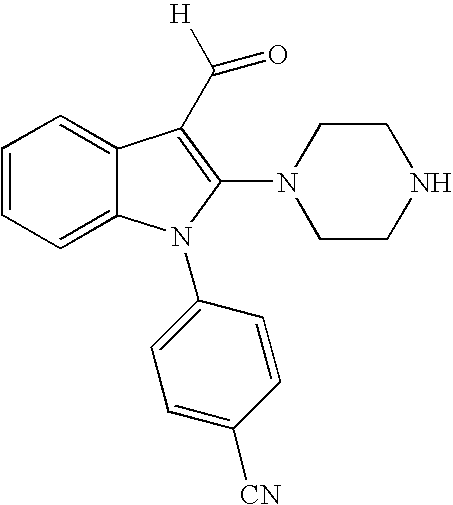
C1=CC=C2C(=C1)C(C([H])=O)=C(N1CCNCC1)N2C1=CC=C([CN])C=C1
